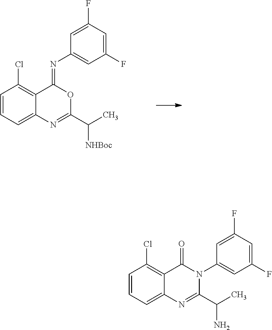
C1=CC=C2C(=C1Cl)C(=NC1=CC(F)=CC(F)=C1)OC(C([NHBoc])C)=N2.C1=CC=C2C(=C1Cl)C(=O)N(C1=CC(F)=CC(F)=C1)C(C(C)N)=N2
